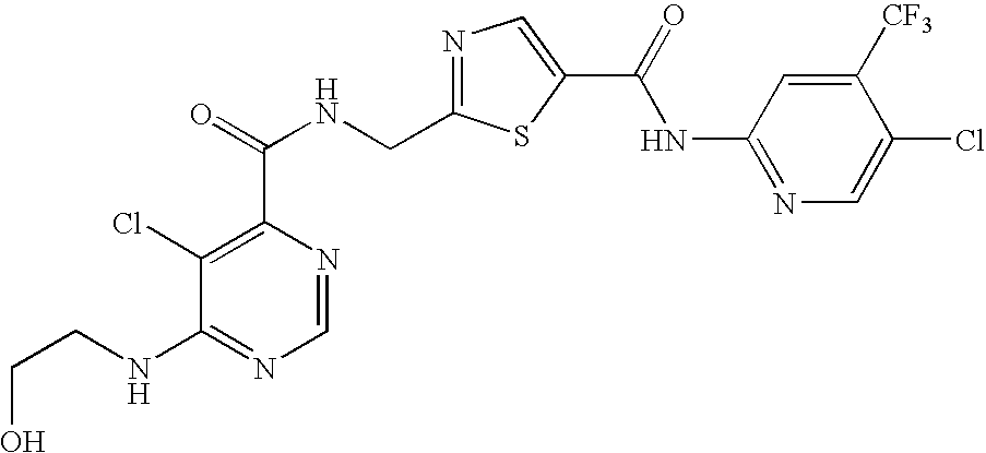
C1=NC(C(=O)NCC2=NC=C(C(NC3=NC=C(Cl)C([CF3])=C3)=O)S2)=C(Cl)C(NCCO)=N1
